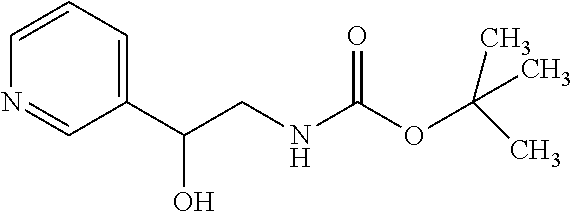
C1(C(CNC(OC(C)(C)C)=O)O)=CC=CN=C1
